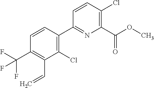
C1(C2=C(Cl)C(C=C)=C(C(F)(F)F)C=C2)=NC(C(OC)=O)=C(Cl)C=C1
